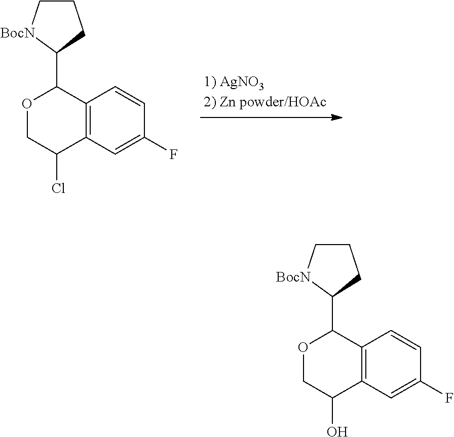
C1C[BocN]C(C2OCC(Cl)C3=C2C=CC(F)=C3)C1.C1C[BocN]C(C2OCC(O)C3=C2C=CC(F)=C3)C1
